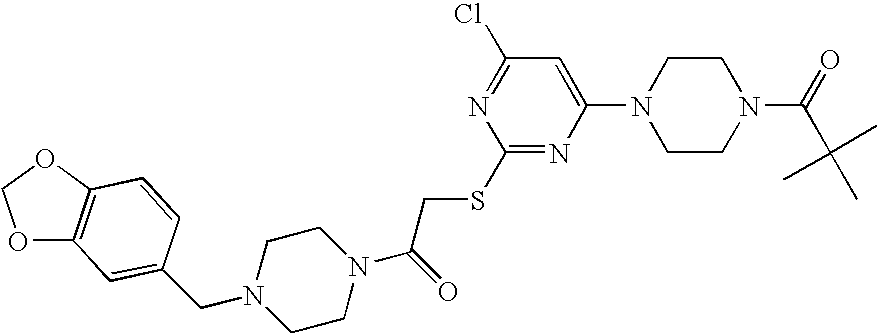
O1C2=C(OC1)C=CC(CN1CCN(C(=O)CSC3=NC(N4CCN(C(=O)C(C)(C)C)CC4)=CC(Cl)=N3)CC1)=C2
